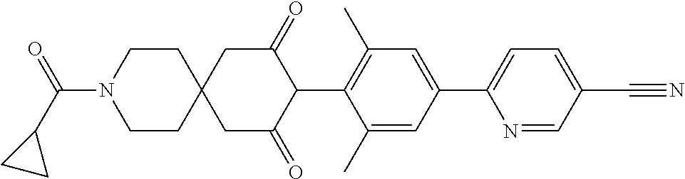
C1(C)=CC(C2=CC=C(C#N)C=N2)=CC(C)=C1C1C(=O)CC2(CC1=O)CCN(C(C1CC1)=O)CC2
